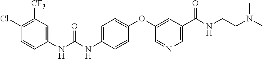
C1(NC(NC2=CC=C(OC3=CC(C(NCCN(C)C)=O)=CN=C3)C=C2)=O)=CC([CF3])=C(Cl)C=C1
